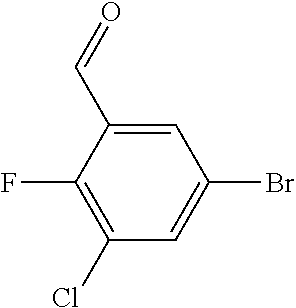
C1=C(C=O)C(F)=C(Cl)C=C1Br
